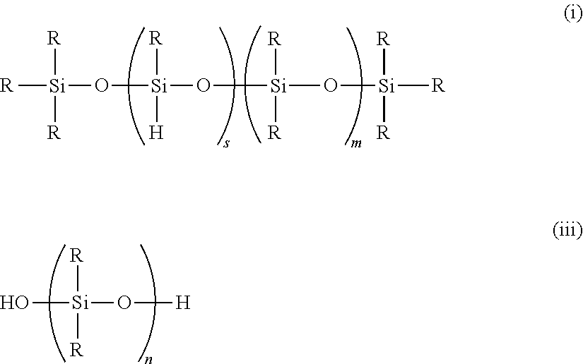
[R][Si]([R])([R])O[Si](O[Si](O[Si]([R])([R])[R])([R])[R])([H])[R].O[Si](O[H])([R])[R]
